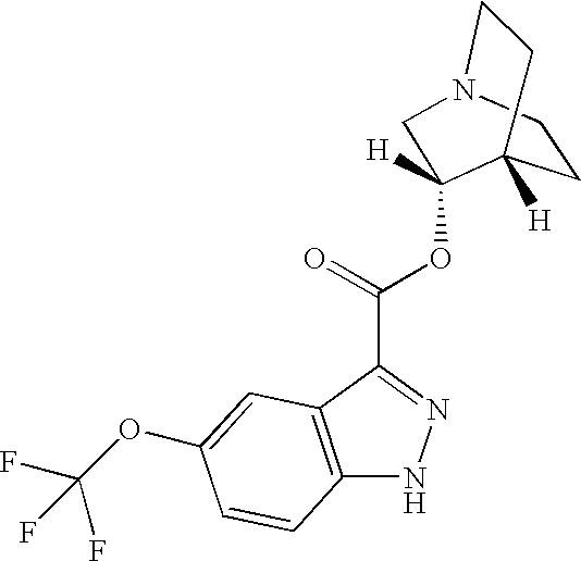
C12=C(C(C(=O)OC3([H])C4([H])CCN(C3)CC4)=NN1)C=C(OC(F)(F)F)C=C2
